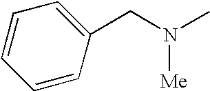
C1=CC(CN(C)[Me])=CC=C1
